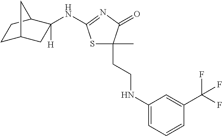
C1C2CC([H])(NC3=NC(=O)C(C)(CCNC4=CC=CC(C(F)(F)F)=C4)S3)C(C1)C2
